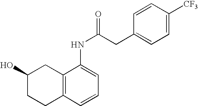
C12=C(C=CC=C1NC(CC1=CC=C([CF3])C=C1)=O)CCC(O)C2
